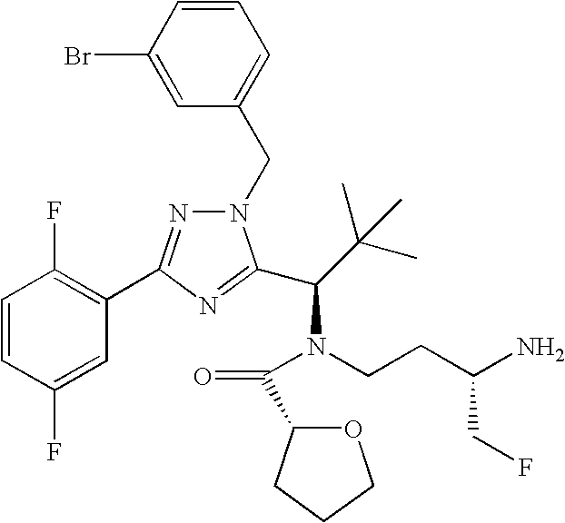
N1(CC2=CC=CC(Br)=C2)N=C(C2=C(F)C=CC(F)=C2)N=C1C(C(C)(C)C)N(CCC(N)CF)C(C1OCCC1)=O
